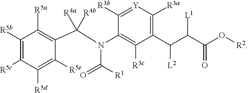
C1([R5b])=C([R5c])C([R5d])=C([R5e])C(C(N(C(=O)[R1])C2=C([R3c])C(C(C(C(O[R2])=O)[L1])[L2])=C([R3a])[Y]=C2[R3b])([R4a])[R4b])=C1[R5a]
